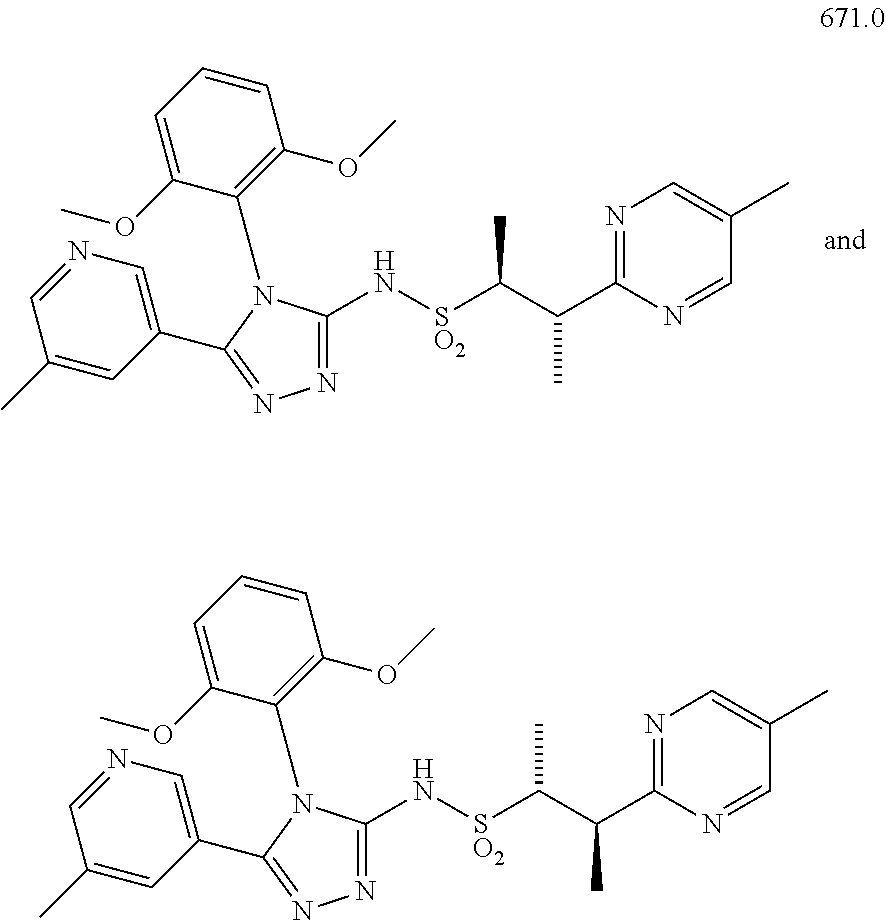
N([SO2]C(C(C1=NC=C(C)C=N1)C)C)C1=NN=C(C2=CN=CC(C)=C2)N1C1=C(OC)C=CC=C1OC.N([SO2]C(C(C1=NC=C(C)C=N1)C)C)C1=NN=C(C2=CN=CC(C)=C2)N1C1=C(OC)C=CC=C1OC
